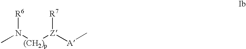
CN([(CH2)p][Z]([A]C)[R7])[R6]
